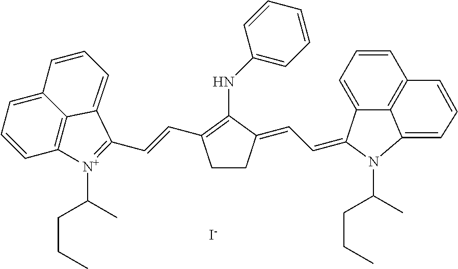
N(C1=C(C=CC2=[N+](C(CCC)C)C3=C4C(=CC=C3)C=CC=C42)CCC1=CC=C1C2=CC=CC3=C2C(=CC=C3)N1C(C)CCC)C1=CC=CC=C1.[I-]
